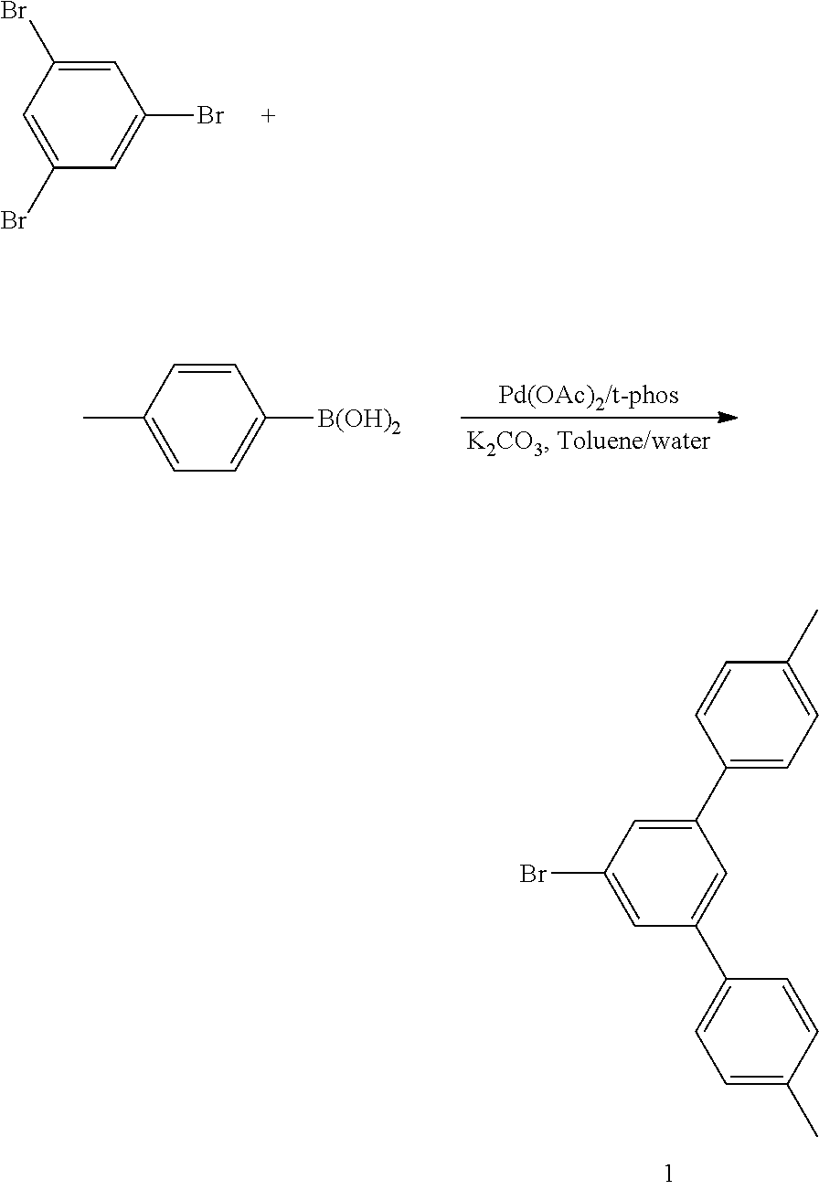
C1=C(Br)C=C(Br)C=C1Br.C1=CC(C)=CC=C1[B(OH)2].C1(C2=CC=C(C)C=C2)=CC(Br)=CC(C2=CC=C(C)C=C2)=C1
